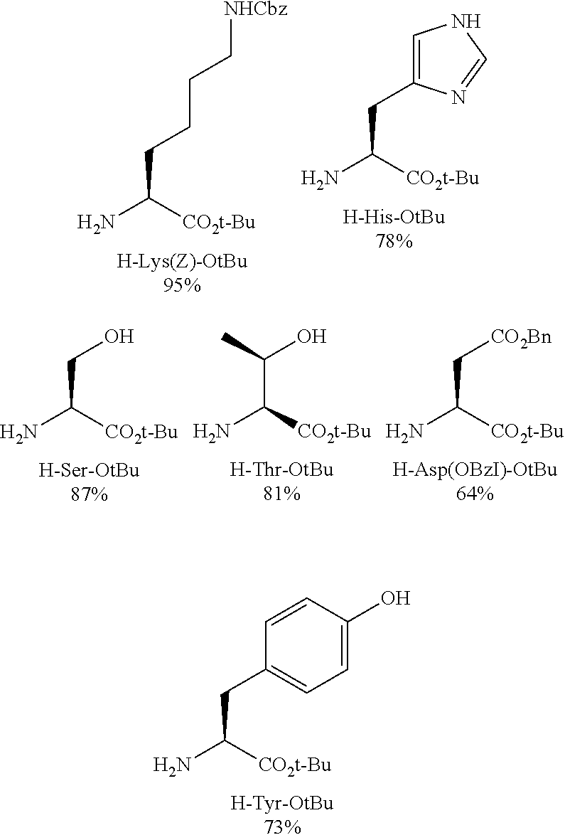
NC([CO2t-Bu])CCCC[NHCbz].NC([CO2t-Bu])CC1=CNC=N1.NC([CO2t-Bu])CO.NC([CO2t-Bu])C(O)C.NC([CO2t-Bu])C[CO2Bn].NC([CO2t-Bu])CC1=CC=C(O)C=C1
